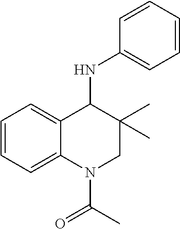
C1=CC=C2C(=C1)C(NC1=CC=CC=C1)C(C)(C)CN2C(C)=O
